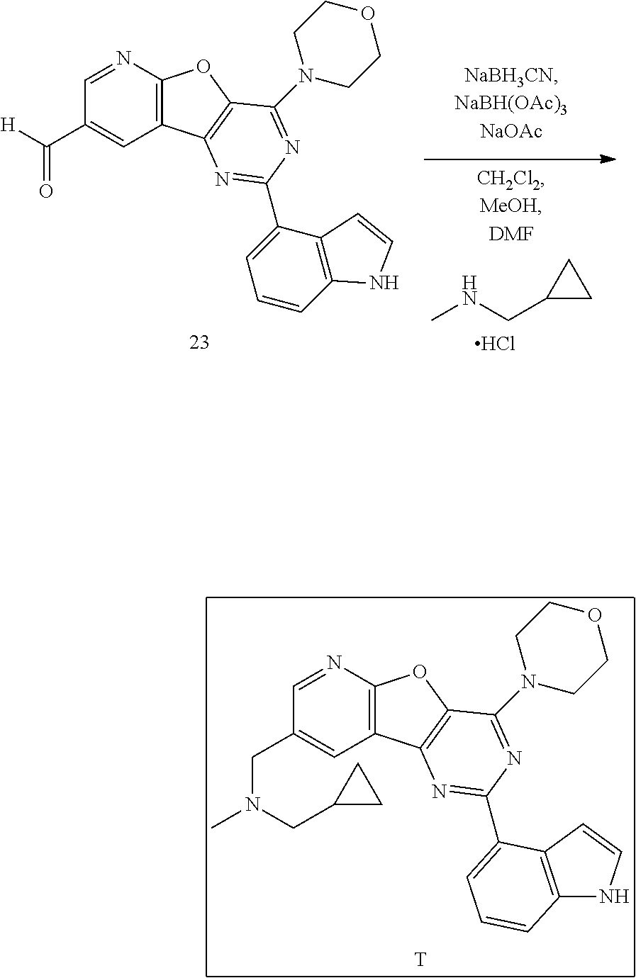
CNCC1CC1.Cl.C12=C(C3=C(O1)C(N1CCOCC1)=NC(C1=CC=CC4=C1C=CN4)=N3)C=C(C([H])=O)C=N2.[T].C12=C(C3=C(O1)C(N1CCOCC1)=NC(C1=CC=CC4=C1C=CN4)=N3)C=C(CN(C)CC1CC1)C=N2
